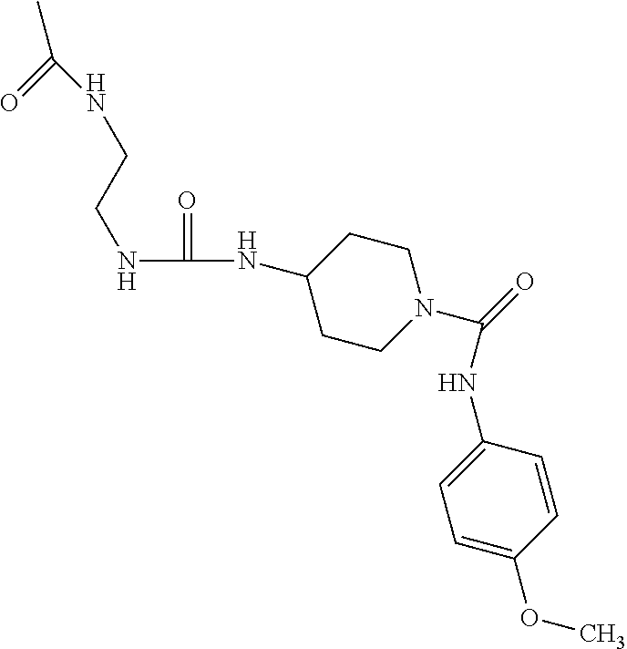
C1(NC(=O)NCCNC(=O)C)CCN(C(=O)NC2=CC=C(OC)C=C2)CC1
